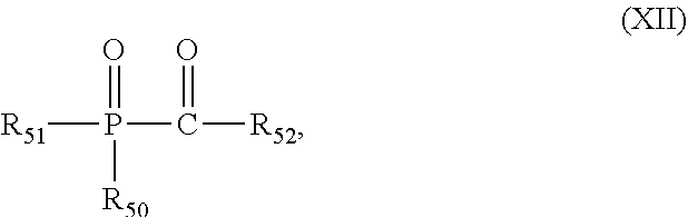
[R51]P(C([R52])=O)([R50])=O
